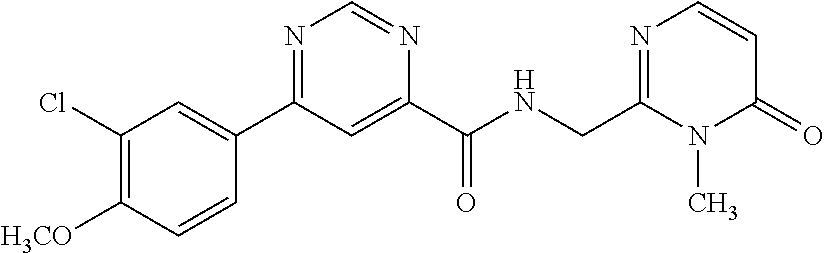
C1(Cl)=C([H3CO])C=CC(C2=NC=NC(C(NCC3=NC=CC(=O)N3C)=O)=C2)=C1
